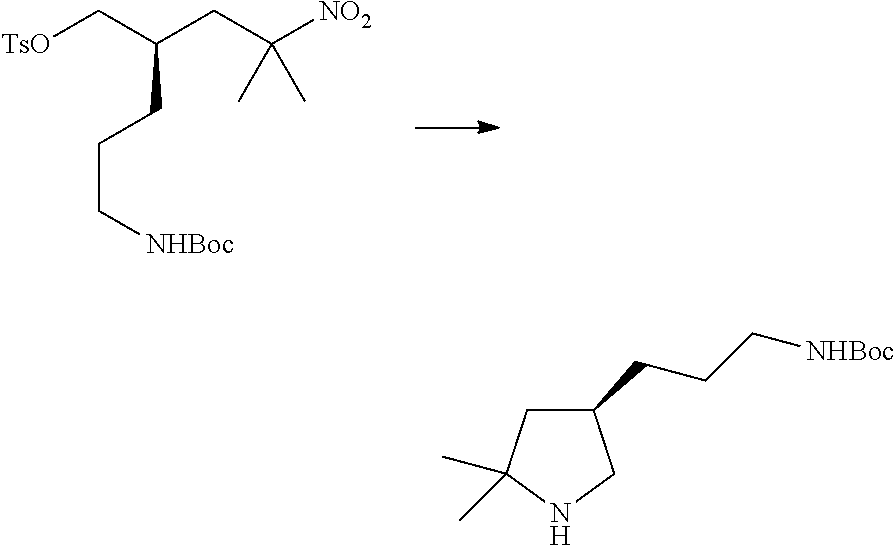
[TsO]CC(CC([NO2])(C)C)CCC[NHBoc].C1(CCC[NHBoc])CC(C)(C)NC1
